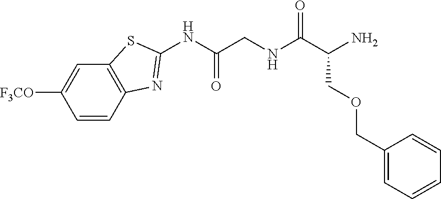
C12=C(C=CC([F3CO])=C1)N=C(NC(CNC(C(N)COCC1=CC=CC=C1)=O)=O)S2
